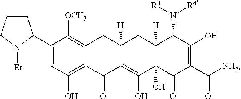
C1(C2CCCN2[Et])=CC(O)=C2C(=C1[OCH3])CC1([H])C(=C(O)C3(O)C([H])(C1)C(N([R4])[R4])C(O)=C(C([NH2])=O)C3=O)C2=O
